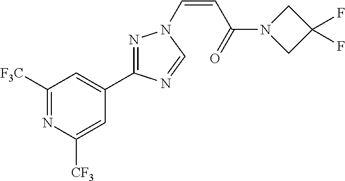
C1([F3C])=NC([CF3])=CC(C2=NN(C=CC(=O)N3CC(F)(F)C3)C=N2)=C1
